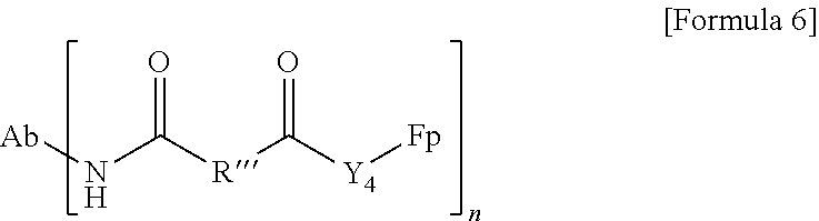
O=C([R]C([Y4][Fp])=O)N[Ab]
